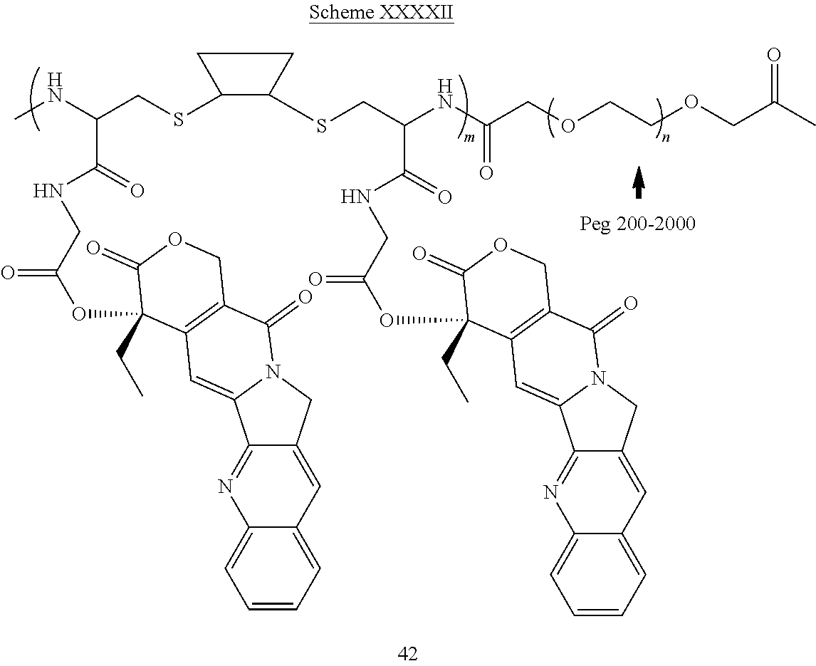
CNC(CSC1CCC1SCC(NC(COCCOCC(C)=O)=O)C(=O)NCC(OC1(CC)C2=C(C(=O)N3C(=C2)C2=NC4=CC=CC=C4C=C2C3)COC1=O)=O)C(=O)NCC(OC1(CC)C2=C(C(=O)N3C(=C2)C2=NC4=CC=CC=C4C=C2C3)COC1=O)=O
